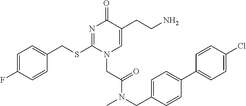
C1=C(F)C=CC(CSC2=NC(=O)C(CCN)=CN2CC(N(C)CC2=CC=C(C3=CC=C(Cl)C=C3)C=C2)=O)=C1
